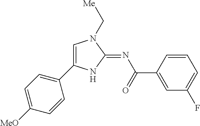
C1=C(C2=CC=C([MeO])C=C2)NC(=NC(=O)C2=CC(F)=CC=C2)N1C[Me]
